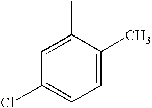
C1=C(C)C(C)=CC(Cl)=C1
